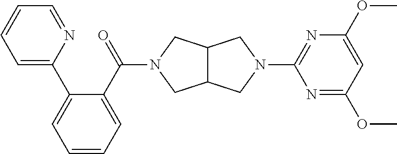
C12C(CN(C3=NC(OC)=CC(OC)=N3)C1)CN(C(C1=CC=CC=C1C1=CC=CC=N1)=O)C2
